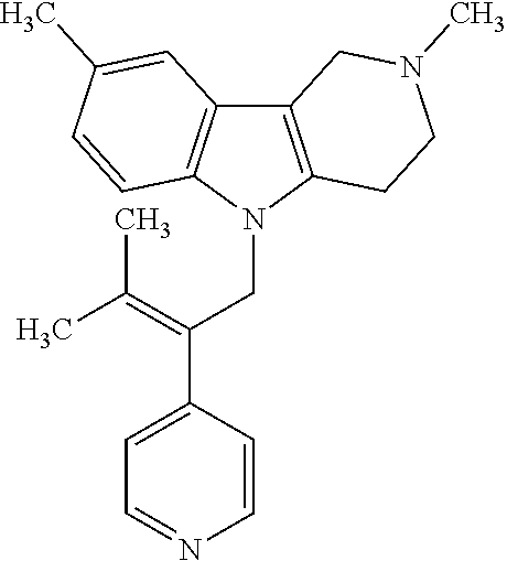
C12=C(N(CC(C3=CC=NC=C3)=C(C)C)C3=C1C=C(C)C=C3)CCN(C)C2
